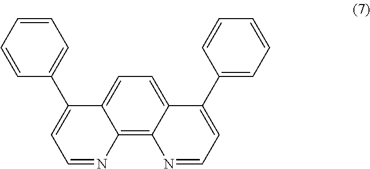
C1=CC=CC(C2=CC=NC3=C4C(=CC=C23)C(C2=CC=CC=C2)=CC=N4)=C1
